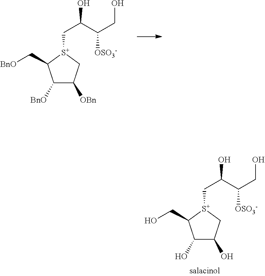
C1([BnO])C([OBn])C[S+](CC(O)C(CO)[OSO3-])C1C[BnO].C1(O)C(O)C[S+](CC(O)C(CO)[OSO3-])C1CO
